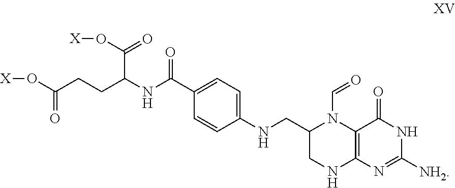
O(C(CCC(NC(C1=CC=C(NCC2CNC3=C(N2C=O)C(=O)NC([NH2])=N3)C=C1)=O)C(=O)O[X])=O)[X]
